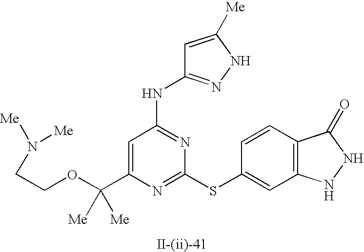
C1=C(C(OCCN([Me])[Me])([Me])[Me])N=C(SC2=CC3=C(C=C2)C(=O)NN3)N=C1NC1=NNC([Me])=C1
